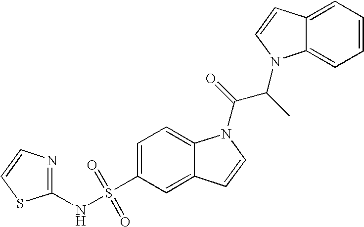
C1(NS(C2=CC=C3C(=C2)C=CN3C(=O)C(C)N2C3=CC=CC=C3C=C2)(=O)=O)=NC=CS1
